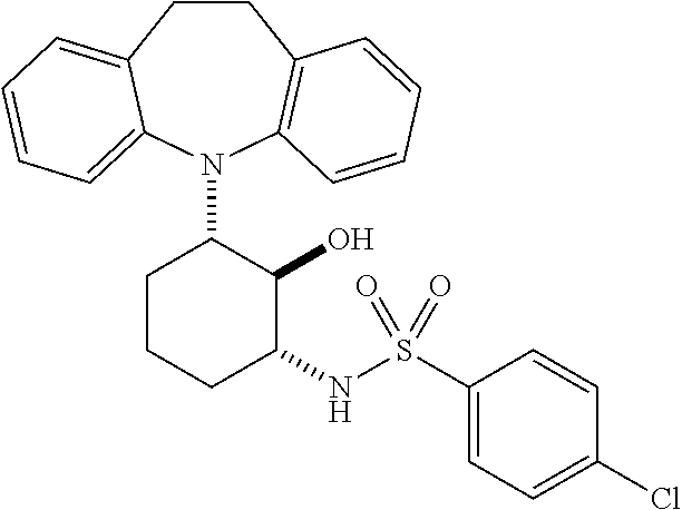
C1CC2=CC=CC=C2N(C2CCCC(NS(C3=CC=C(Cl)C=C3)(=O)=O)C2O)C2=C1C=CC=C2
